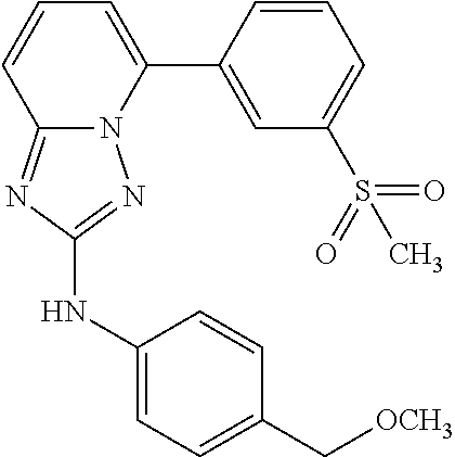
C12=NC(NC3=CC=C(C[OCH3])C=C3)=NN1C(C1=CC(S(C)(=O)=O)=CC=C1)=CC=C2
